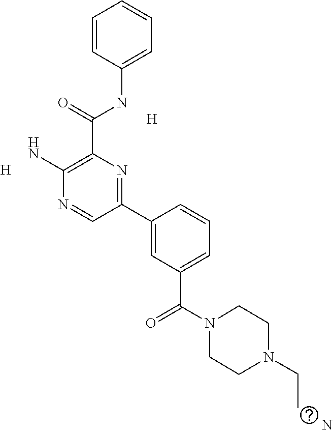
[H].[H].C1(C(NC2=CC=CC=C2)=O)=C(N)N=CC(C2=CC(C(N3CCN(CC)CC3)=O)=CC=C2)=N1.N
